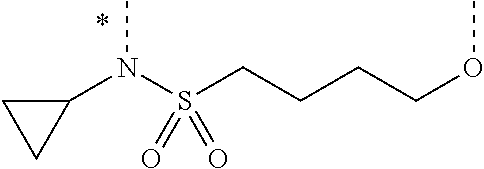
N(C)(S(CCCCOC)(=O)=O)C1CC1
